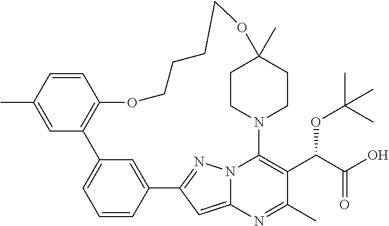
C1=CC2=CC(=C1)C1=C(C=CC(C)=C1)OCCCCOC1(C)CCN(C3=C(C(C(O)=O)OC(C)(C)C)C(C)=NC4=CC2=NN43)CC1
